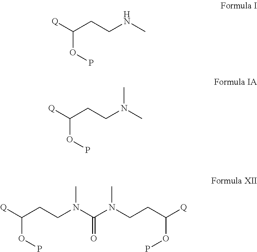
[Q]C(CCNC)OP.[Q]C(CCN(C)C)OP.[Q]C(CCN(C(N(CCC([Q])OP)C)=O)C)OP
